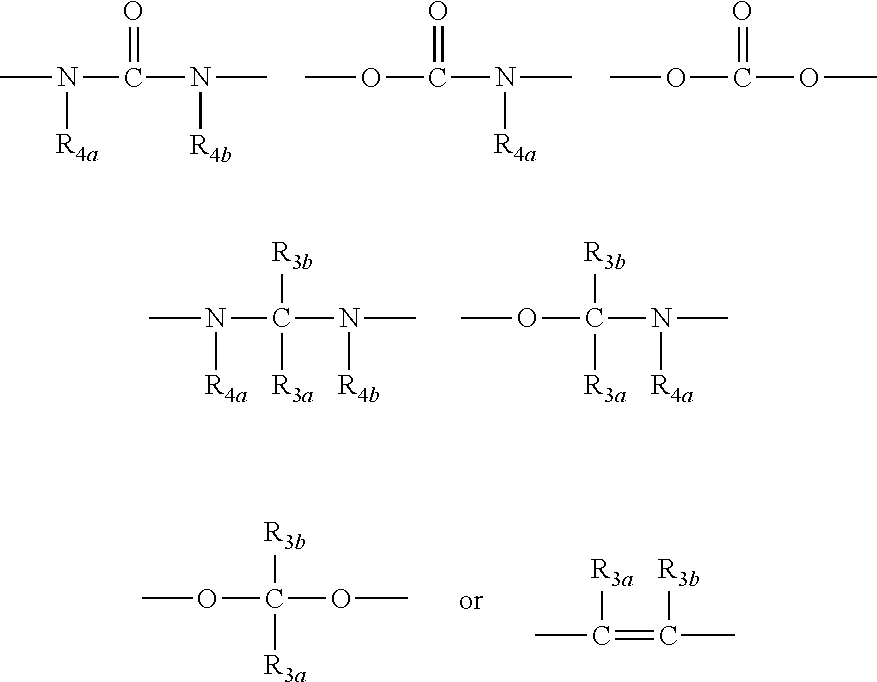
CN(C(N(C)[R4b])=O)[R4a].COC(N(C)[R4a])=O.COC(OC)=O.CN(C(N(C)[R4b])([R3b])[R3a])[R4a].COC(N(C)[R4a])([R3b])[R3a].COC(OC)([R3b])[R3a].CC(=C(C)[R3b])[R3a]
